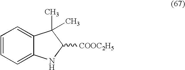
C1=CC=C2C(=C1)C(C)(C)C([COOC2H5])N2
